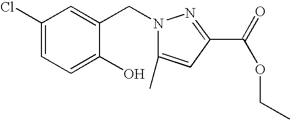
C1(Cl)=CC=C(O)C(CN2C(C)=CC(C(=O)OCC)=N2)=C1
